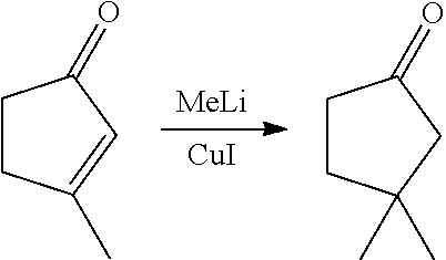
[MeLi].[CuI].C1CC(C)=CC1=O.C1CC(C)(C)CC1=O
